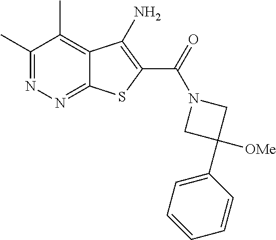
C1(C)=NN=C2C(=C1C)C(N)=C(C(=O)N1CC([OMe])(C3=CC=CC=C3)C1)S2
